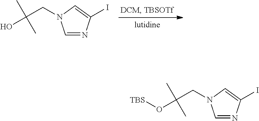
C1=NC(I)=CN1CC(O)(C)C.C1=NC(I)=CN1CC(O[TBS])(C)C
